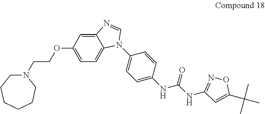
C12=CC(OCCN3CCCCCC3)=CC=C1N(C1=CC=C(NC(NC3=NOC(C(C)(C)C)=C3)=O)C=C1)C=N2
